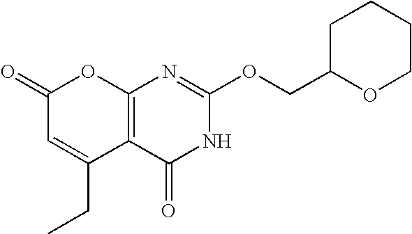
C12=C(C(=O)NC(OCC3OCCCC3)=N1)C(CC)=CC(=O)O2
